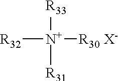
[R32][N+]([R33])([R31])[R30 X-]
